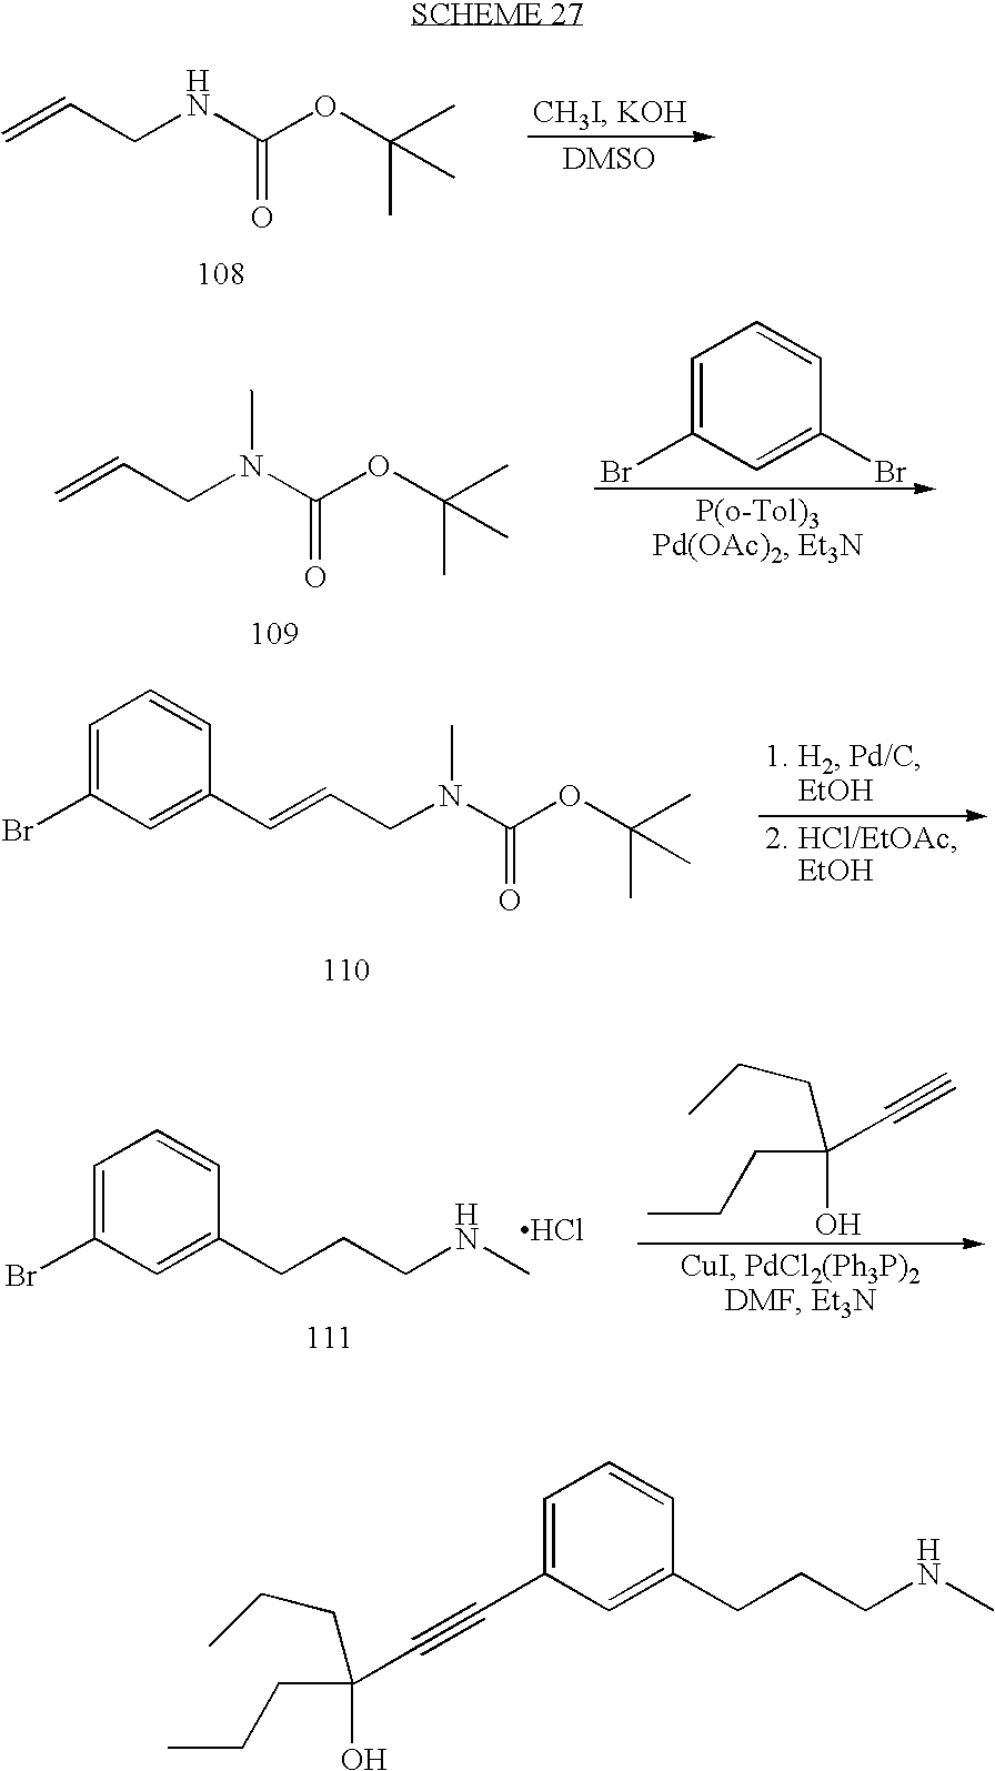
C=CCNC(OC(C)(C)C)=O.C=CCN(C(OC(C)(C)C)=O)C.C1=C(Br)C=C(Br)C=C1.C(CCNC)C1=CC(Br)=CC=C1.Cl.CCCC(O)(C#C)CCC.C(=CCN(C(OC(C)(C)C)=O)C)C1=CC(Br)=CC=C1.C(CCNC)C1=CC(C#CC(CCC)(O)CCC)=CC=C1
